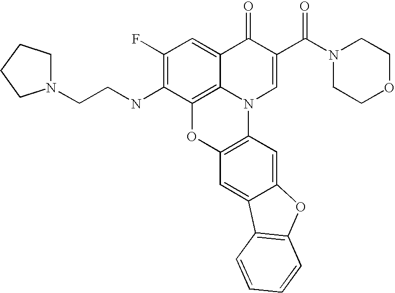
C1(F)=C(NCCN2CCCC2)C2=C3C(=C1)C(=O)C(C(N1CCOCC1)=O)=CN3C1=C(O2)C=C2C(=C1)OC1=C2C=CC=C1
